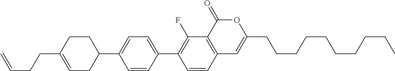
C12=C(C(=O)OC(CCCCCCCCCC)=C1)C(F)=C(C1=CC=C(C3CCC(CCC=C)=CC3)C=C1)C=C2
